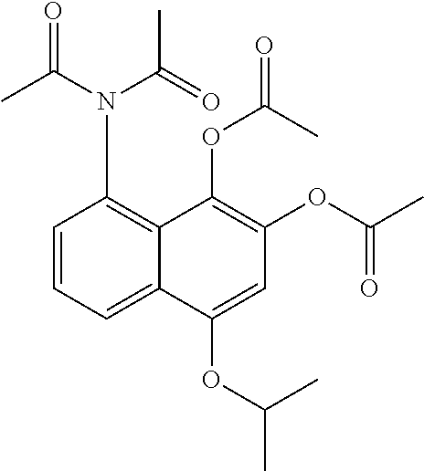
C1=CC=C2C(=C1N(C(C)=O)C(=O)C)C(OC(C)=O)=C(OC(C)=O)C=C2OC(C)C
